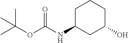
O(C(=O)NC1CC(O)CCC1)C(C)(C)C
